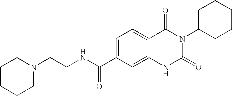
N1(CCNC(C2=CC=C3C(=C2)NC(=O)N(C2CCCCC2)C3=O)=O)CCCCC1
